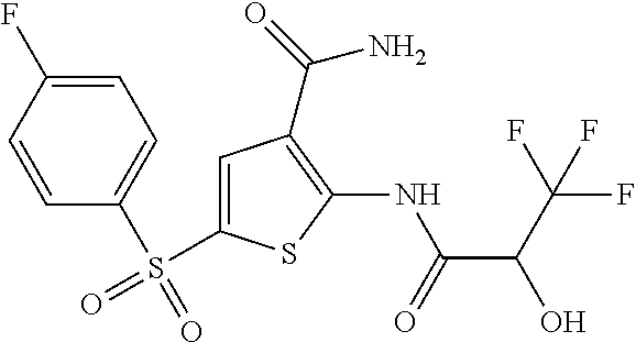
C(C(=O)NC1=C(C(=O)N)C=C(S(=O)(C2=CC=C(F)C=C2)=O)S1)(C(F)(F)F)O
